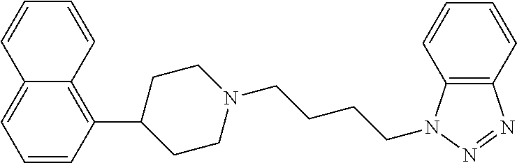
C1(C2=C3C(=CC=C2)C=CC=C3)CCN(CCCCN2C3=C(N=N2)C=CC=C3)CC1
